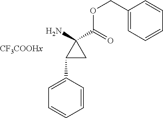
C1(COC(C2(N)C(C3=CC=CC=C3)C2)=O)=CC=CC=C1
